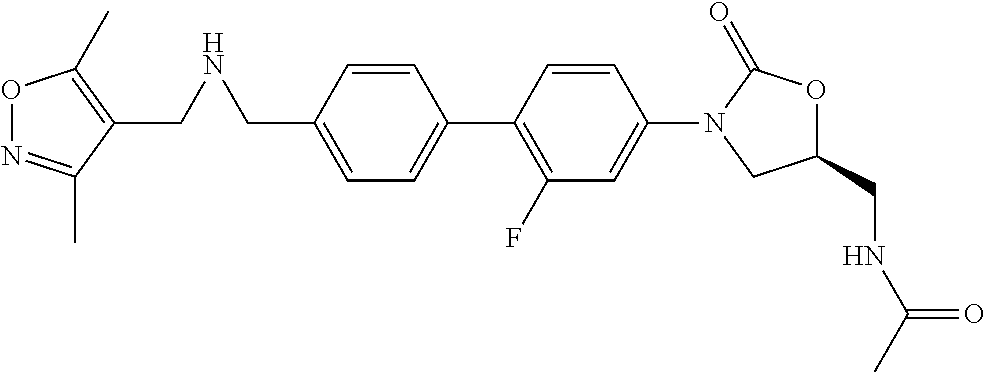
C1=C(CNCC2=C(C)ON=C2C)C=CC(C2=C(F)C=C(N3CC(CNC(C)=O)OC3=O)C=C2)=C1
